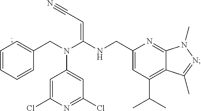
C12=NC(CNC(N(CC3=CC=CC=C3)C3=CC(Cl)=NC(Cl)=C3)=CC#N)=CC(C(C)C)=C1C(C)=NN2C
